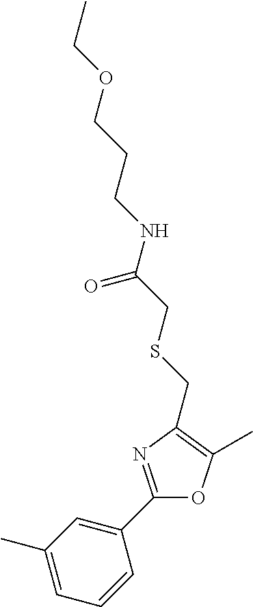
C1(C)=CC=CC(C2=NC(CSCC(NCCCOCC)=O)=C(C)O2)=C1
